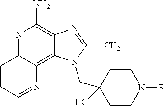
N1=C2C(=C3C(=C1N)N=C(C)N3CC1(O)CCN([R])CC1)N=CC=C2
